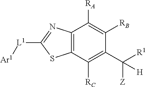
C12=C(C([RC])=C(C([Z])([H])[R1])C([RB])=C1[RA])SC([L1][Ar1])=N2
